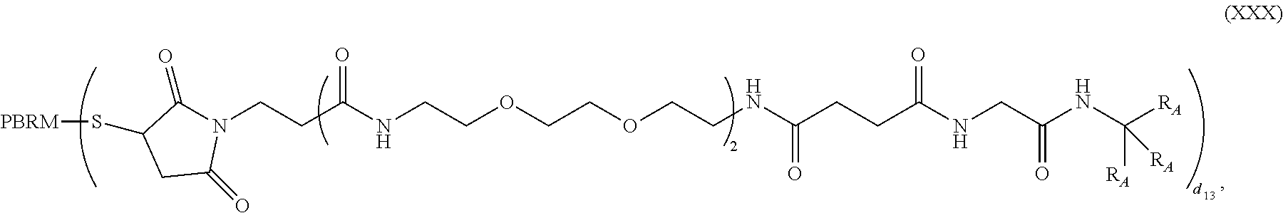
N1(CCC(NCCOCCOCCNC(CCC(NCC(NC([RA])([RA])[RA])=O)=O)=O)=O)C(=O)C(S[PBRM])CC1=O
